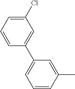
C1=C(C)C=CC=C1C1=CC(Cl)=CC=C1
